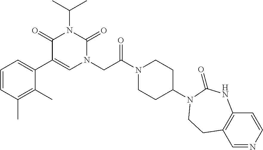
C1=CC(C)=C(C)C(C2=CN(CC(N3CCC(N4C(=O)NC5=C(C=NC=C5)CC4)CC3)=O)C(=O)N(C(C)C)C2=O)=C1
